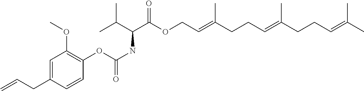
O(C(C(NC(OC1=C(OC)C=C(CC=C)C=C1)=O)C(C)C)=O)CC=C(CCC=C(CCC=C(C)C)C)C
